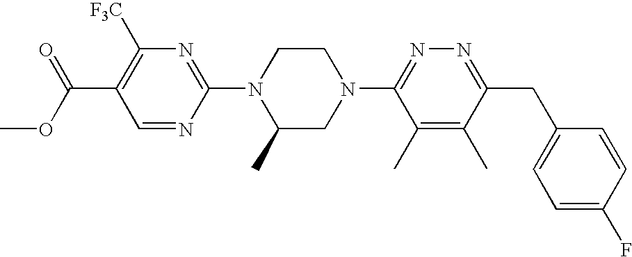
C1=NC(N2C(C)CN(C3=NN=C(CC4=CC=C(F)C=C4)C(C)=C3C)CC2)=NC([F3C])=C1C(OC)=O
